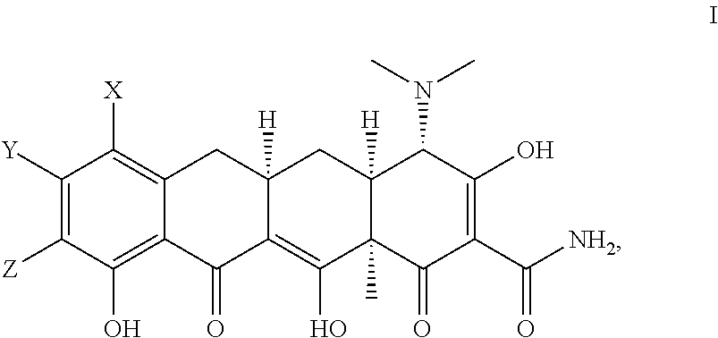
C1([Y])=C([Z])C(O)=C2C(=C1[X])CC1([H])C(=C(O)C3(C)C([H])(C1)C(N(C)C)C(O)=C(C([NH2])=O)C3=O)C2=O
